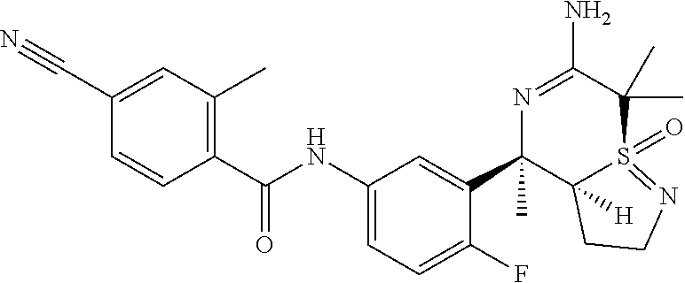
C(C1=CC(C)=C(C(NC2=CC=C(F)C(C3(C)C4([H])S(=O)(=NCC4)C(C)(C)C(N)=N3)=C2)=O)C=C1)#N
